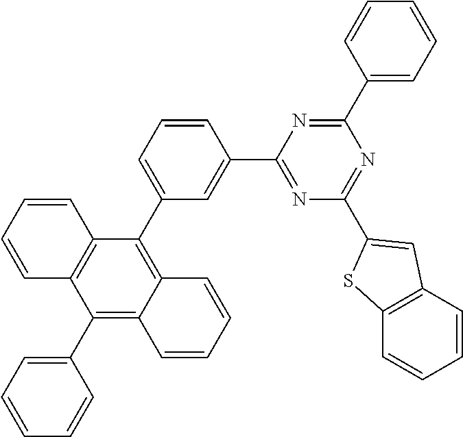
C1(C2=CC=CC=C2)=C2C(=C(C3=CC=CC(C4=NC(C5=CC6=C(S5)C=CC=C6)=NC(C5=CC=CC=C5)=N4)=C3)C3=C1C=CC=C3)C=CC=C2
